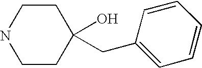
C1CC(O)(CC2=CC=CC=C2)CCN1
